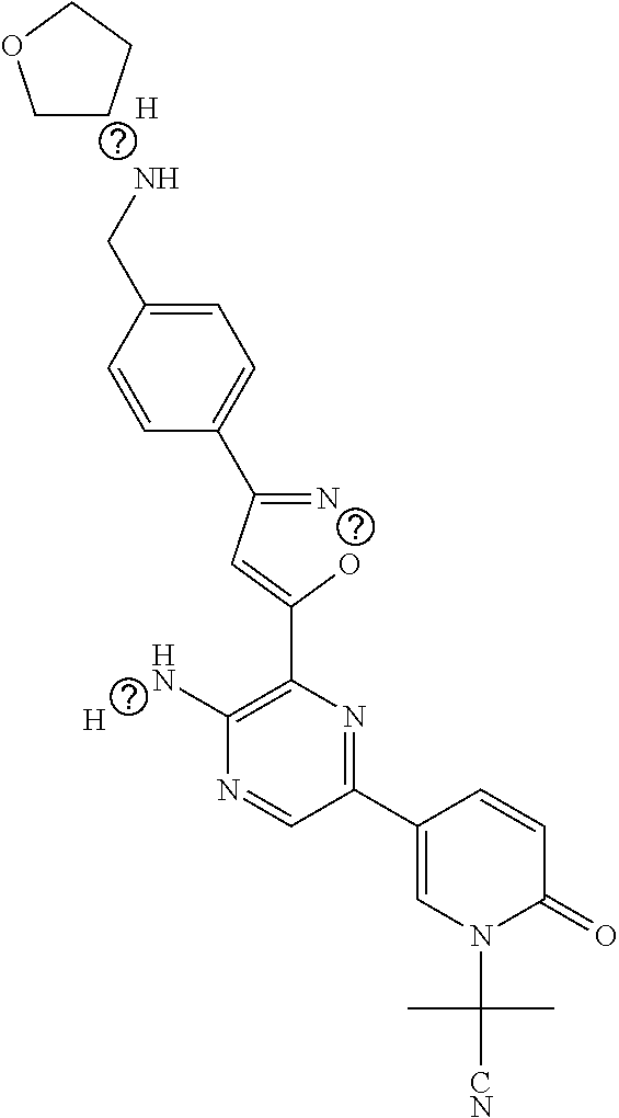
[H].C1=CC(CN)=CC=C1C(=N)C=C(O)C1=C(N)N=CC(C2=CN(C([CN])(C)C)C(=O)C=C2)=N1.C1CCCO1.[H]
